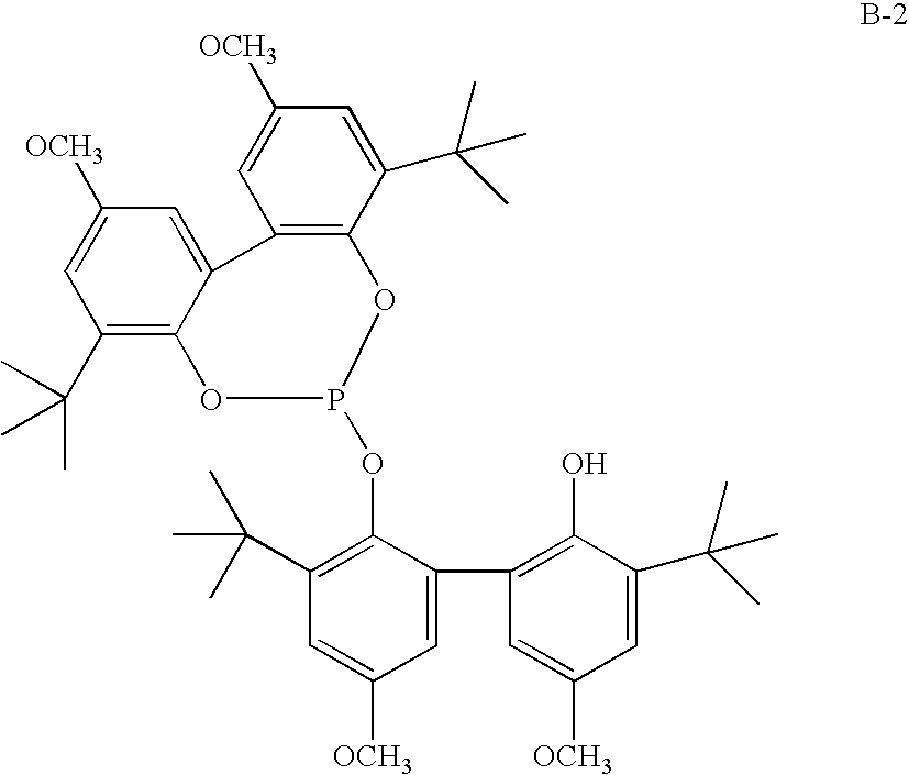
C1(C(C)(C)C)=C2C(=CC([OCH3])=C1)C1=C(C(C(C)(C)C)=CC([OCH3])=C1)OP(OC1=C(C(C)(C)C)C=C([OCH3])C=C1C1=C(O)C(C(C)(C)C)=CC([OCH3])=C1)O2
